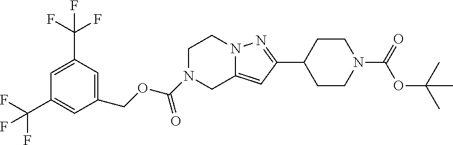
C1(C(F)(F)F)=CC(COC(N2CC3=CC(C4CCN(C(=O)OC(C)(C)C)CC4)=NN3CC2)=O)=CC(C(F)(F)F)=C1
